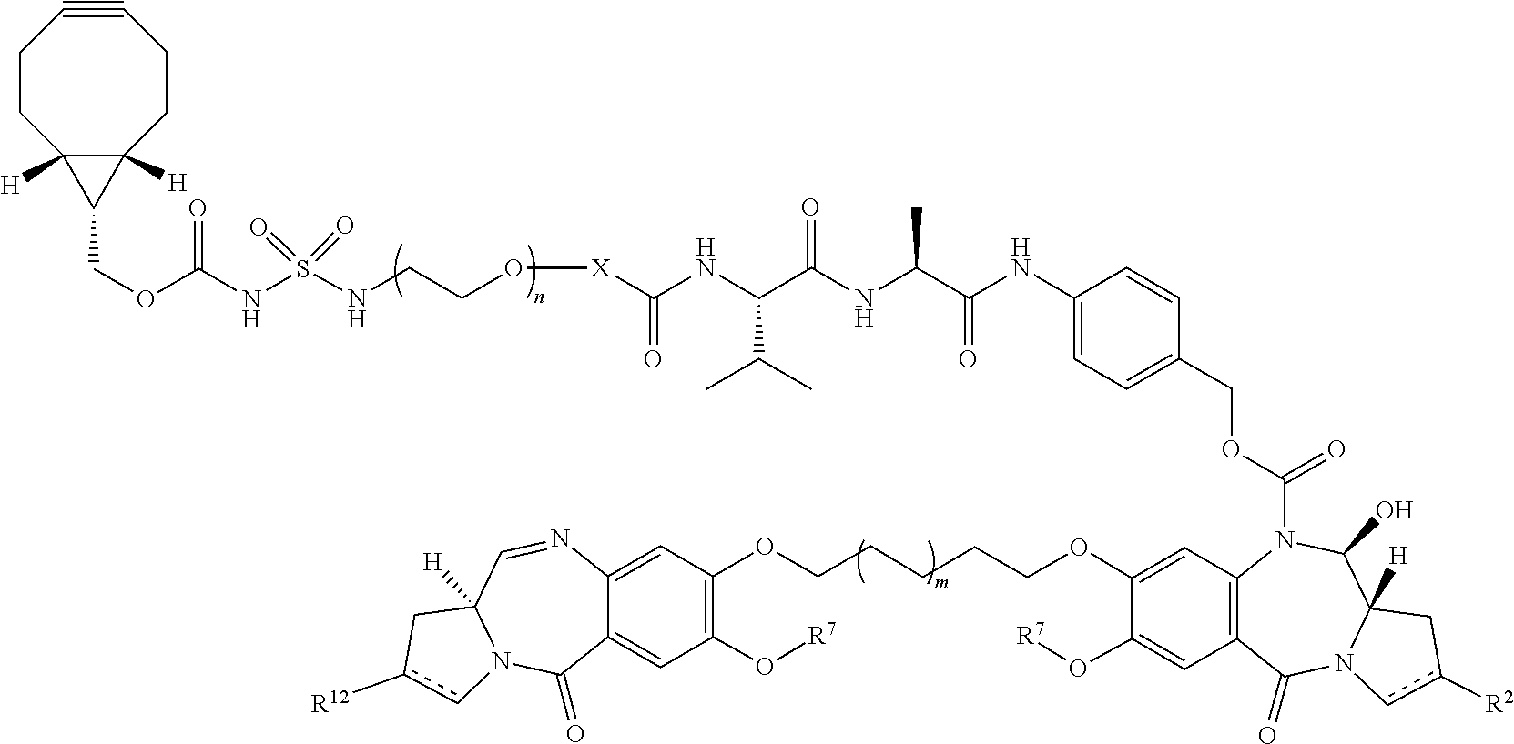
[X](C(=O)NC(C(NC(C(=O)NC1=CC=C(COC(=O)N2C(O)C3([H])Cc([R2])cN3C(=O)C3=C2C=C(OCCCCCCCOC2=C(O[R7])C=C4C(=O)N5C([H])(Cc([R12])c5)C=NC4=C2)C(O[R7])=C3)C=C1)C)=O)C(C)C)COCCNS(=O)(NC(OCC1C2([H])C1([H])CCC#CCC2)=O)=O
